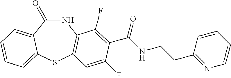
C1(=O)NC2=C(SC3=CC=CC=C13)C=C(F)C(C(NCCC1=NC=CC=C1)=O)=C2F
